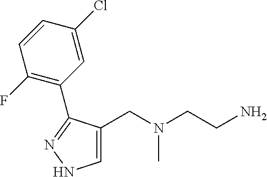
C1=C(CN(CCN)C)C(C2=C(F)C=CC(Cl)=C2)=NN1
